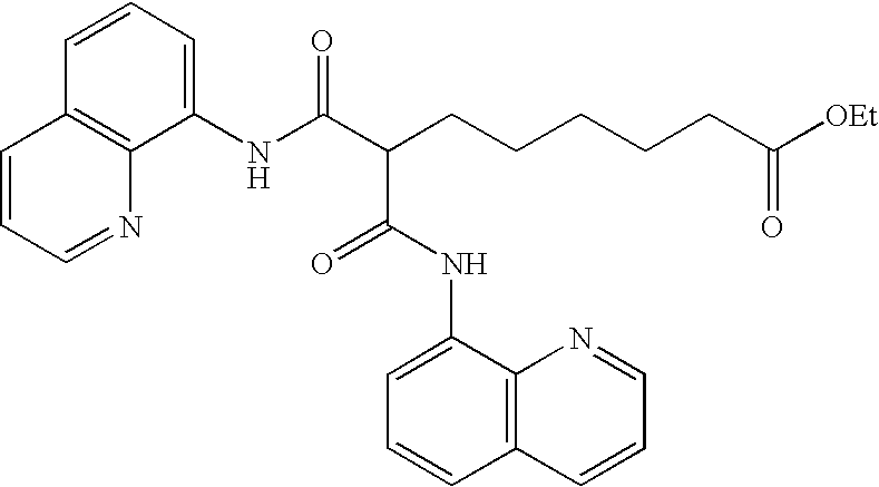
C(C(CCCCCC([OEt])=O)C(NC1=CC=CC2=C1N=CC=C2)=O)(NC1=CC=CC2=C1N=CC=C2)=O
